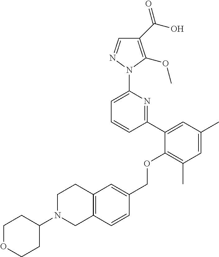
C1(C(O)=O)=C(OC)N(C2=CC=CC(C3=CC(C)=CC(C)=C3OCC3=CC4=C(C=C3)CN(C3CCOCC3)CC4)=N2)N=C1
